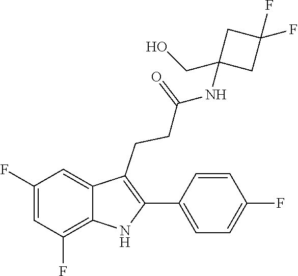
C1(C2=C(CCC(=O)NC3(CO)CC(F)(F)C3)C3=CC(F)=CC(F)=C3N2)=CC=C(F)C=C1
